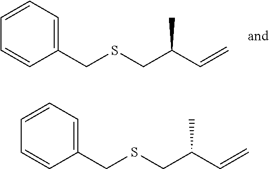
C1=CC=CC(CSCC(C=C)C)=C1.C1=CC=CC(CSCC(C=C)C)=C1
